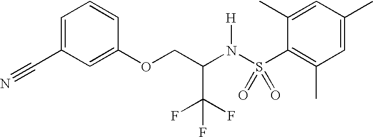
C1=C(C#N)C=C(OCC(N(S(C2=C(C)C=C(C)C=C2C)(=O)=O)[H])C(F)(F)F)C=C1
